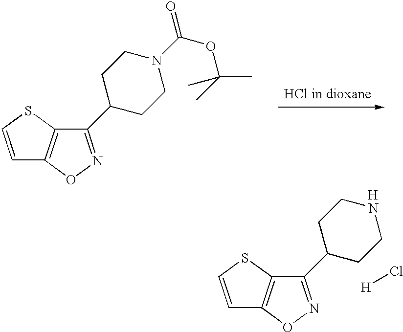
C1(C2CCN(C(=O)OC(C)(C)C)CC2)=NOC2=C1SC=C2.[HCl in dioxane].C1(C2CCNCC2)=NOC2=C1SC=C2.[H].[H]Cl
